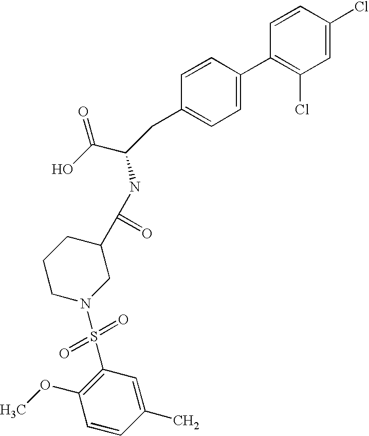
C1=CC(Cl)=CC(Cl)=C1C1=CC=C(CC(C(O)=O)NC(C2CCCN(S(=O)(=O)C3=C(OC)C=CC(C)=C3)C2)=O)C=C1
